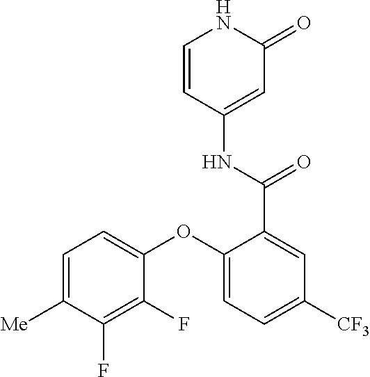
C1=CC(NC(=O)C2=CC([CF3])=CC=C2OC2=CC=C([Me])C(F)=C2F)=CC(=O)N1
